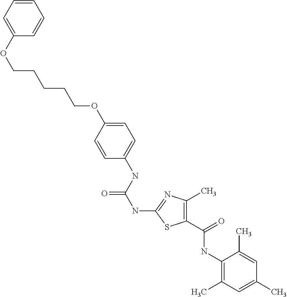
C1=CC(OCCCCCOC2=CC=CC=C2)=CC=C1NC(NC1=NC(C)=C(C(NC2=C(C)C=C(C)C=C2C)=O)S1)=O
